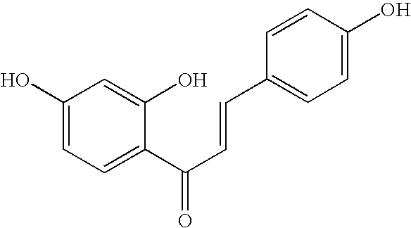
C1(O)=CC=C(C(C=CC2=CC=C(O)C=C2)=O)C(O)=C1
